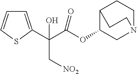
C1=C(C(C(OC2CN3CCC2CC3)=O)(O)C[NO2])SC=C1
